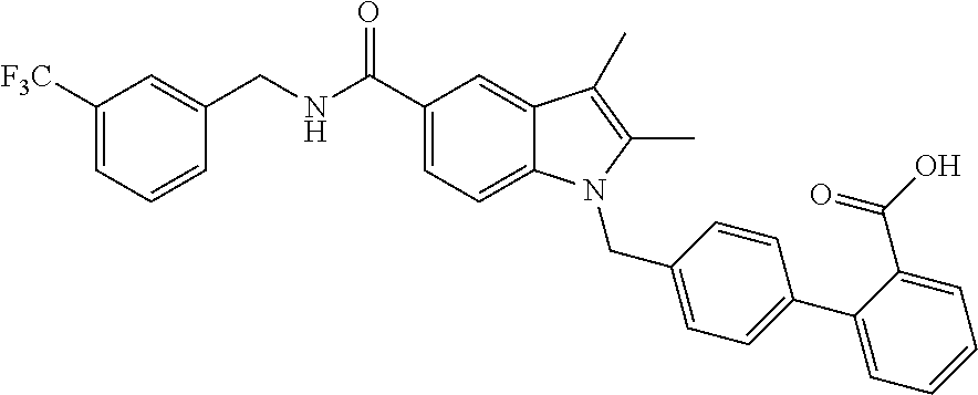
C1=CC(CNC(C2=CC=C3C(=C2)C(C)=C(C)N3CC2=CC=C(C3=CC=CC=C3C(O)=O)C=C2)=O)=CC([F3C])=C1
